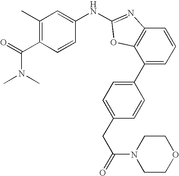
C1(C2=CC=CC3=C2OC(NC2=CC(C)=C(C(N(C)C)=O)C=C2)=N3)=CC=C(CC(N2CCOCC2)=O)C=C1
